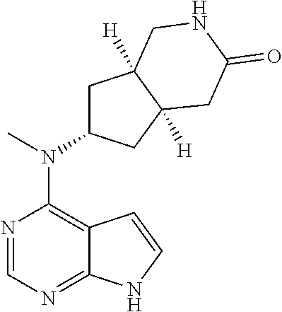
N1=CN=C2C(=C1N(C1CC3([H])C([H])(C1)CC(=O)NC3)C)C=CN2
